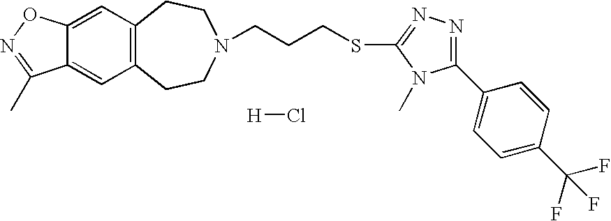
[H]Cl.C12=CC3=C(C=C1ON=C2C)CCN(CCCSC1=NN=C(C2=CC=C(C(F)(F)F)C=C2)N1C)CC3
